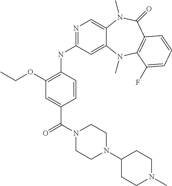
N1=C(NC2=C(OCC)C=C(C(N3CCN(C4CCN(C)CC4)CC3)=O)C=C2)C=C2C(=C1)N(C)C(=O)C1=C(N2C)C(F)=CC=C1
